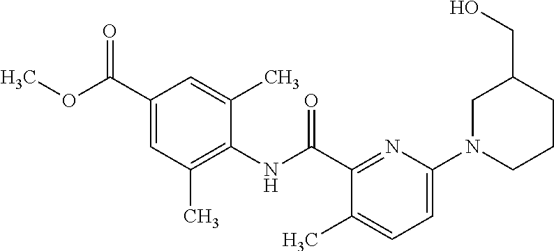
C1(C(OC)=O)=CC(C)=C(NC(C2=NC(N3CCCC(CO)C3)=CC=C2C)=O)C(C)=C1
